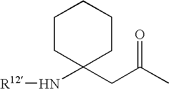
C1CC(N[R12])(CC(C)=O)CCC1
